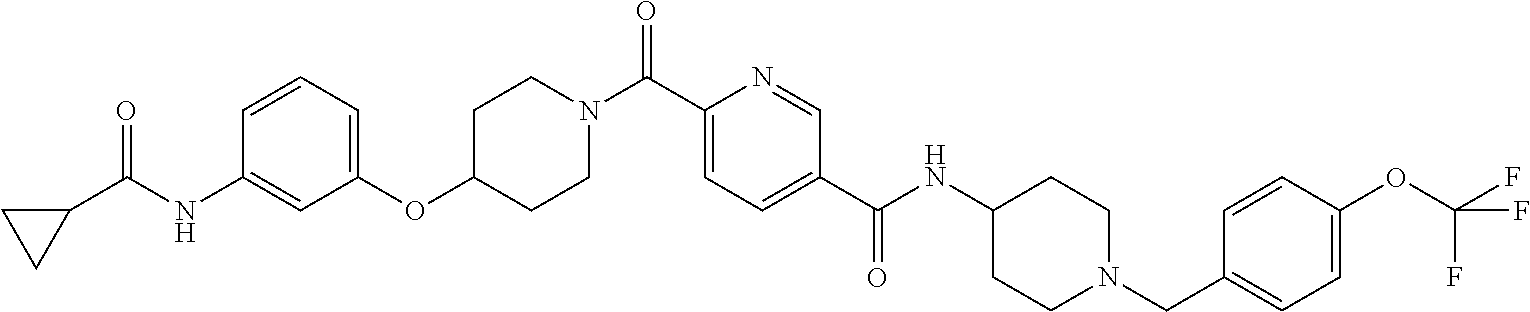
C1=CC=C(OC2CCN(C(C3=CC=C(C(NC4CCN(CC5=CC=C(OC(F)(F)F)C=C5)CC4)=O)C=N3)=O)CC2)C=C1NC(C1CC1)=O
